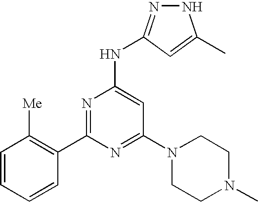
N1N=C(NC2=CC(N3CCN(C)CC3)=NC(C3=C([Me])C=CC=C3)=N2)C=C1C
